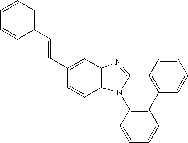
C1=CC2=C(C=C1)N1C(=NC3=C1C=CC(C=CC1=CC=CC=C1)=C3)C1=C2C=CC=C1
